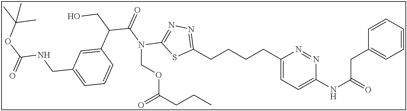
C1(CCCCC2=NN=C(N(C(C(CO)C3=CC(CNC(OC(C)(C)C)=O)=CC=C3)=O)COC(CCC)=O)S2)=CC=C(NC(=O)CC2=CC=CC=C2)N=N1
